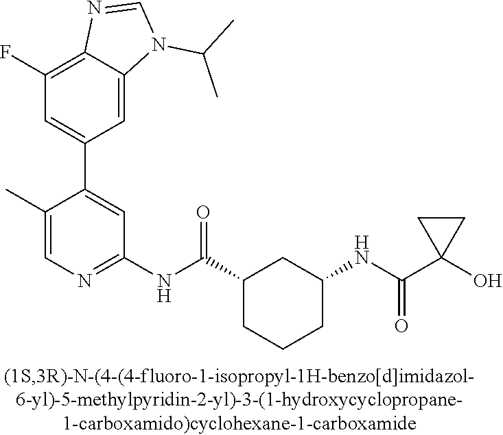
C1(F)=C2C(=CC(C3=CC(NC(C4CCCC(NC(=O)C5(O)CC5)C4)=O)=NC=C3C)=C1)N(C(C)C)C=N2
